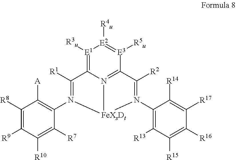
[E1]1([R3u])=C2N3=C([E3]([R5u])=[E2]1[R4u])C([R2])=N(C1=C([R13])C([R15])=C([R16])C([R17])=C1[R14])[FeXsDt]3N(C1=C([A])C([R8])=C([R9])C([R10])=C1[R7])=C2[R1]
